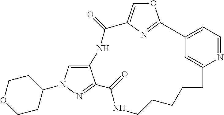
C1CCCCC2=CC(=CC=N2)C2=NC(=CO2)C(=O)NC2=CN(C3CCOCC3)N=C2C(=O)N1
